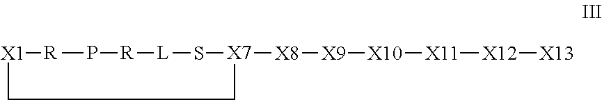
[X1]1[R]P[R][L]S[X7]([X8][X9][X10][X11][X12][X13])CC1
